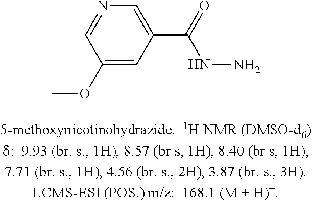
C1(OC)=CC(C(=O)NN)=CN=C1
